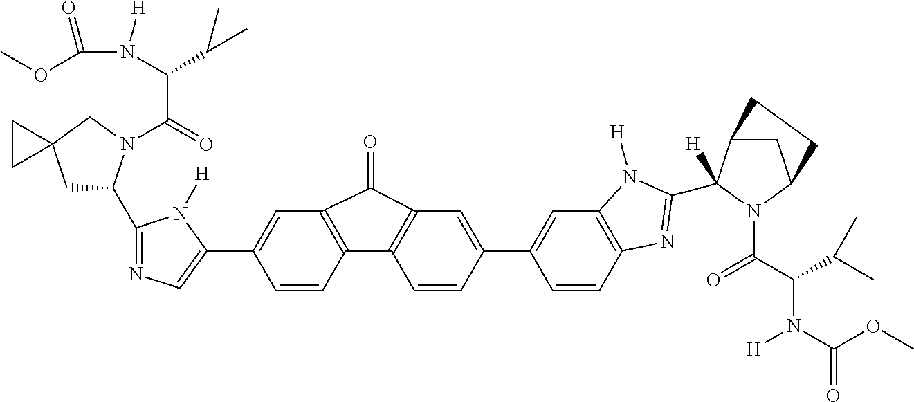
COC(N(C(C(=O)N1C(C2=NC=C(C3=CC4=C(C=C3)C3=C(C=C(C5=CC6=C(C=C5)N=C(C5([H])C7CC(N5C(=O)C(N([H])C(=O)OC)C(C)C)CC7)N6[H])C=C3)C4=O)N2[H])CC2(C1)CC2)C(C)C)[H])=O
